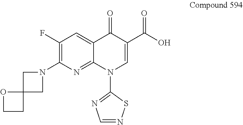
N1(C2=C(F)C=C3C(=N2)N(C2=NC=NS2)C=C(C(O)=O)C3=O)CC2(C1)OCC2
